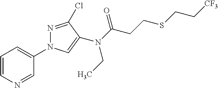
C1=CN=CC(N2N=C(Cl)C(N(C(=O)CCSCC[CF3])CC)=C2)=C1
